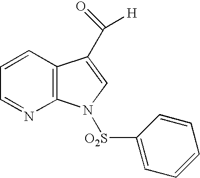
C1=CC2=C(N=C1)N([O2S]C1=CC=CC=C1)C=C2C([H])=O
